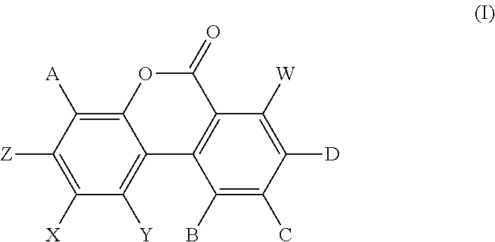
C1([Z])=C([X])C([Y])=C2C(=C1[A])OC(=O)C1=C2C(B)=C(C)C([D])=C1[W]
